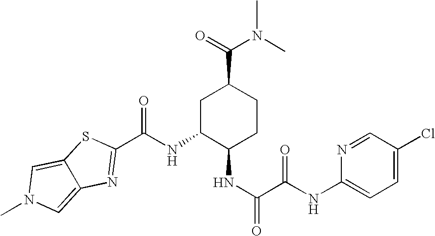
C12=CN(C)C=C1SC(C(NC1C(NC(=O)C(NC3=CC=C(Cl)C=N3)=O)CCC(C(=O)N(C)C)C1)=O)=N2
